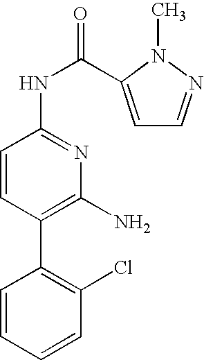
C1=CC=CC(Cl)=C1C1=C(N)N=C(NC(=O)C2=CC=NN2C)C=C1
